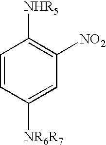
C1=CC([NR6R7])=CC([NO2])=C1[NHR5]
